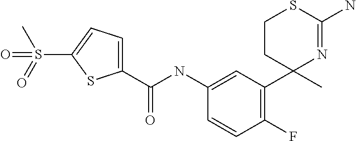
C1(C(NC2=CC(C3(C)N=C(N)SCC3)=C(F)C=C2)=O)=CC=C(S(=O)(C)=O)S1
